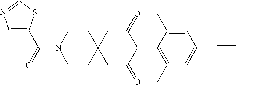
C1CN(C(=O)C2=CN=CS2)CCC12CC(=O)C(C1=C(C)C=C(C#CC)C=C1C)C(=O)C2
